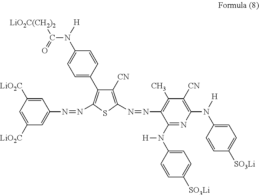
N(=NC1=C(C2=CC=C(N([H])C([LiO2C(CH2)2])=O)C=C2)C([CN])=C(N=NC2=C(C)C([CN])=C(N([H])C3=CC=C([SO3Li])C=C3)N=C2N([H])C2=CC=C([SO3Li])C=C2)S1)C1=CC([LiO2C])=CC([LiO2C])=C1
